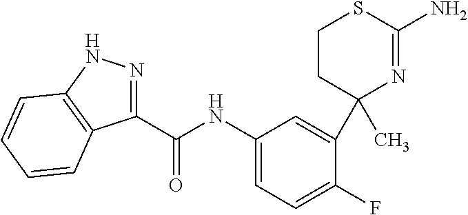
C1CC(C)(C2=CC(NC(C3=NNC4=C3C=CC=C4)=O)=CC=C2F)N=C(N)S1
